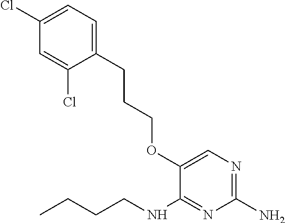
C1(N)=NC=C(OCCCC2=CC=C(Cl)C=C2Cl)C(NCCCC)=N1
